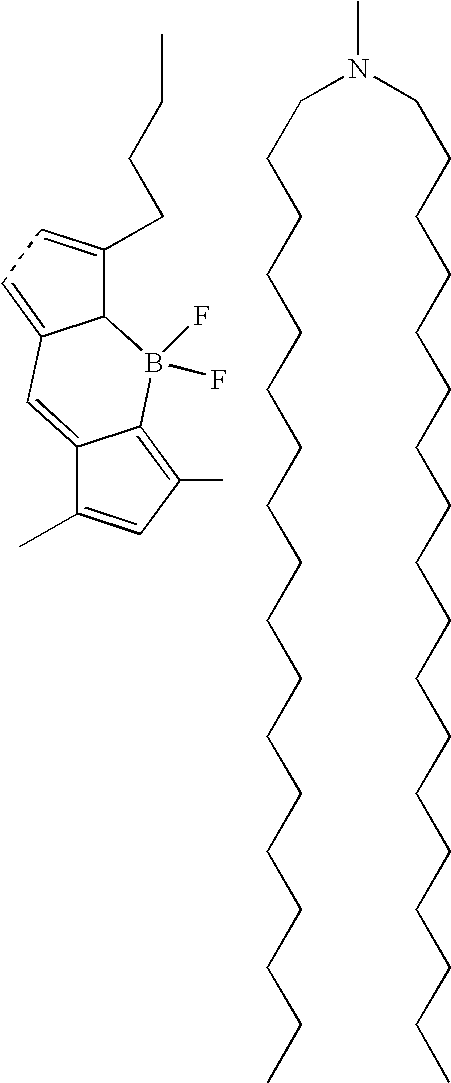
C(CC1=CC=C2C1B(F)(F)C1=C(C)C=C(C)C1=C2)CC.N(CCCCCCCCCCCCCCCCCC)(CCCCCCCCCCCCCCCCCC)C
